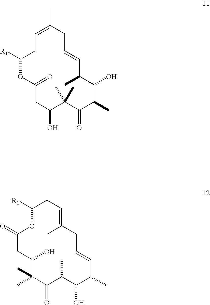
C1=C(C)CC=CC(C)C(O)C(C)C(=O)C(C)(C)C(O)CC(=O)OC([R1])C1.C1([R1])OC(=O)CC(O)C(C)(C)C(=O)C(C)C(O)C(C)C=CCC(C)=CC1
